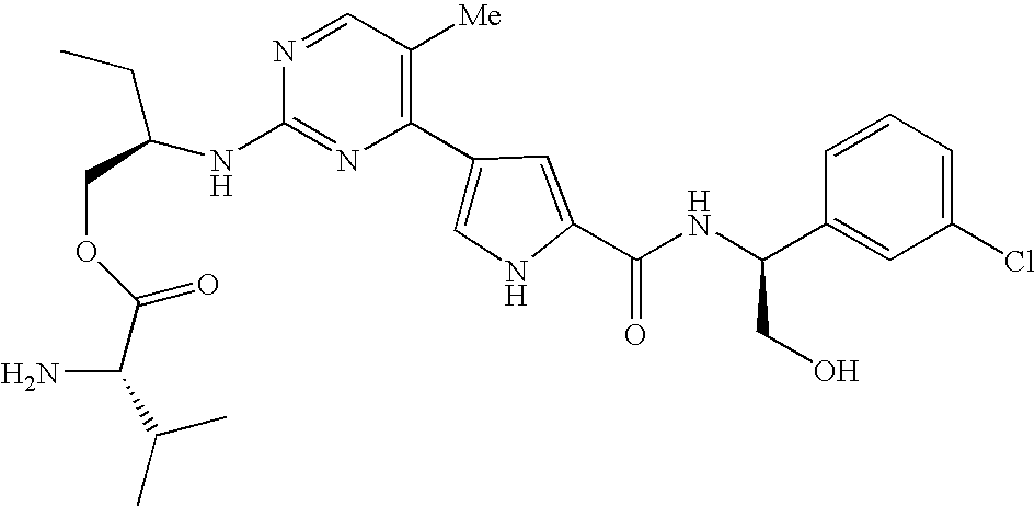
N1=C(NC(CC)COC(=O)C(N)C(C)C)N=CC([Me])=C1C1=CNC(C(NC(C2=CC(Cl)=CC=C2)CO)=O)=C1
